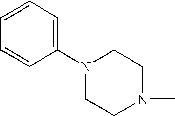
N1(C2=CC=CC=C2)CCN(C)CC1
